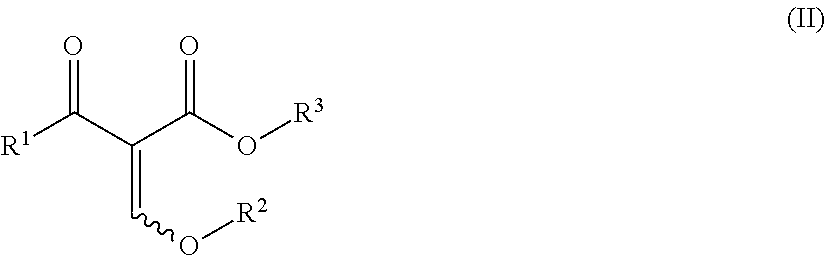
O=C(O[R3])C(C([R1])=O)=CO[R2]
